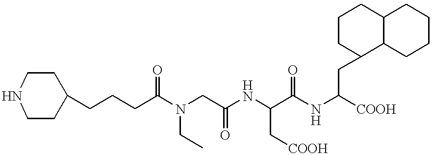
C1(CCCC(N(CC(NC(C(NC(CC2CCCC3C2CCCC3)[COOH])=O)C[COOH])=O)CC)=O)CCNCC1
